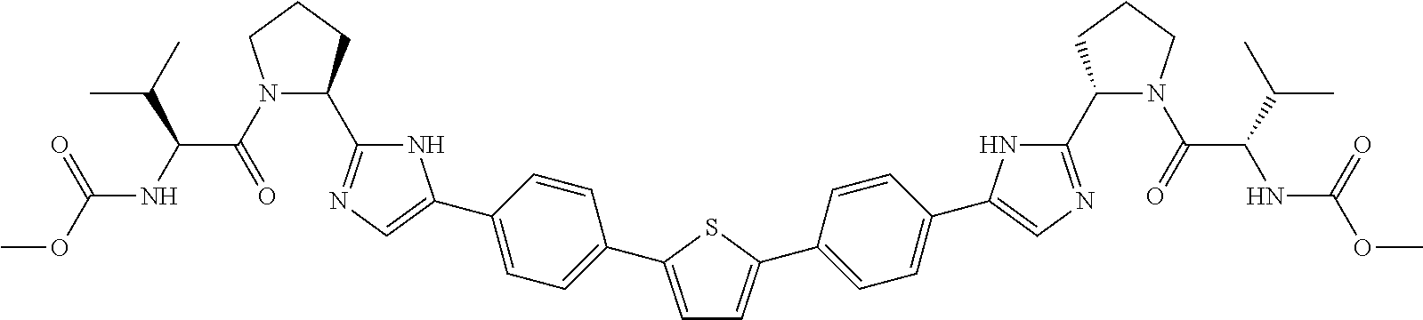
N1(C(=O)C(NC(OC)=O)C(C)C)C(C2=NC=C(C3=CC=C(C4=CC=C(C5=CC=C(C6=CN=C(C7N(C(=O)C(NC(OC)=O)C(C)C)CCC7)N6)C=C5)S4)C=C3)N2)CCC1
